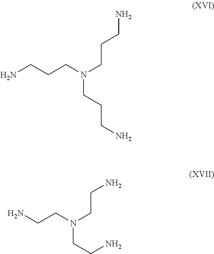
NCCCN(CCCN)CCCN.NCCN(CCN)CCN
